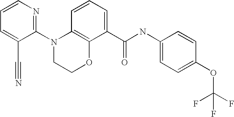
C1(N2CCOC3=C2C=CC=C3C(NC2=CC=C(OC(F)(F)F)C=C2)=O)=NC=CC=C1C#N
